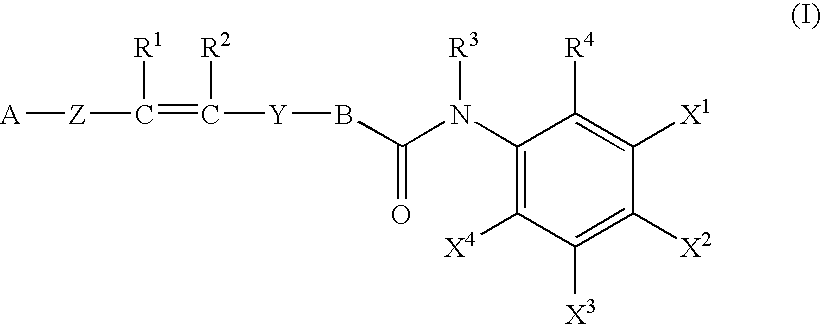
C1([X2])=C([X3])C([X4])=C(N([R3])C(B[Y]C(=C([R1])[Z][A])[R2])=O)C([R4])=C1[X1]
